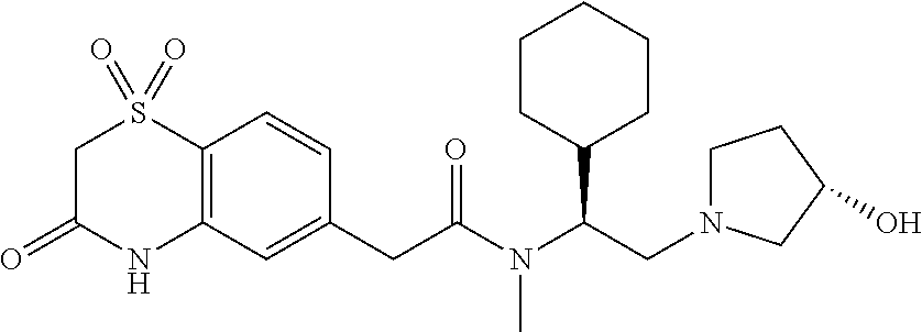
C1C(=O)NC2=C(S1(=O)=O)C=CC(CC(=O)N(C(CN1CCC(O)C1)C1CCCCC1)C)=C2
